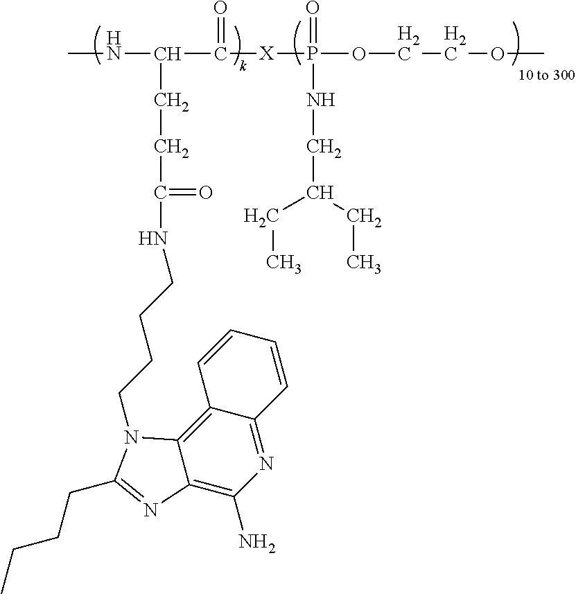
N(C(C(=O)[X]P(OCCOC)(=O)NCC(CC)CC)CCC(NCCCCN1C2=C3C(=NC(N)=C2N=C1CCCC)C=CC=C3)=O)C
